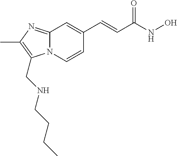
N12C(=NC(C)=C1CNCCCC)C=C(C=CC(NO)=O)C=C2
